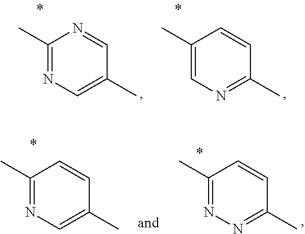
C1(C)=NC=C(C)C=N1.C1(C)=CN=C(C)C=C1.C1(C)=NC=C(C)C=C1.C1(C)=NN=C(C)C=C1
